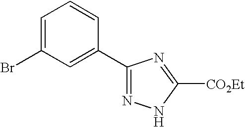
BrC1=CC=CC(C2=NNC([CO2Et])=N2)=C1
